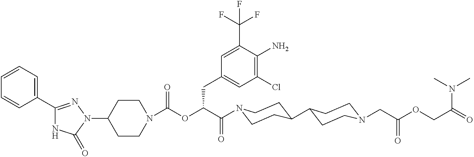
N1(C2CCN(C(=O)OC(C(=O)N3CCC(C4CCN(CC(OCC(=O)N(C)C)=O)CC4)CC3)CC3=CC(Cl)=C(N)C(C(F)(F)F)=C3)CC2)N=C(C2=CC=CC=C2)NC1=O
